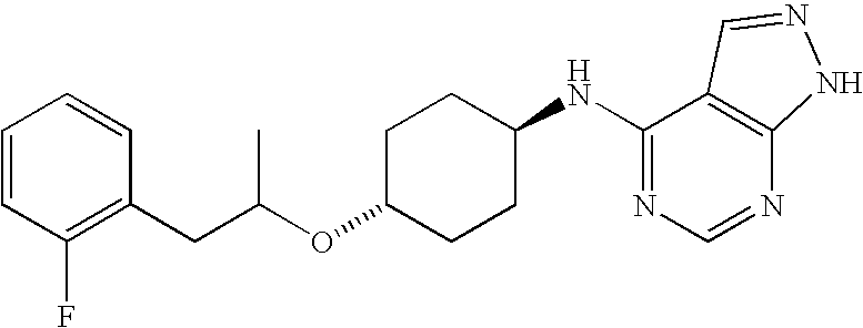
O(C1CCC(NC2=NC=NC3=C2C=NN3)CC1)C(CC1=C(F)C=CC=C1)C
